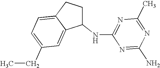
C1(NC2=NC(C)=NC(N)=N2)CCC2=CC=C(CC)C=C12
